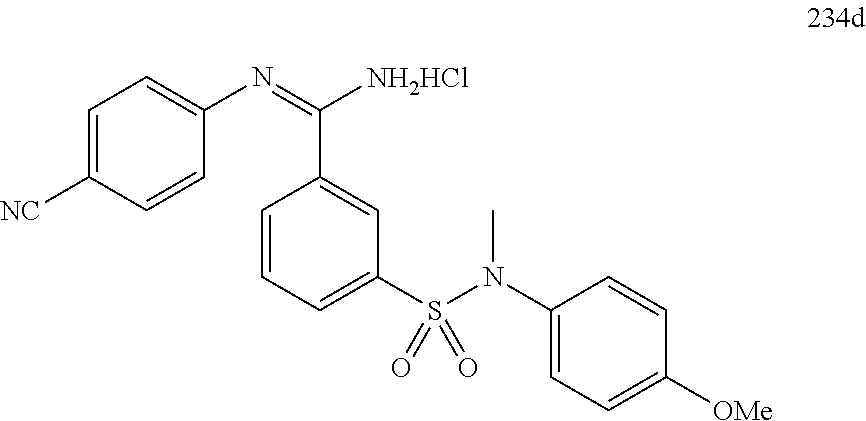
C1=C([NC])C=CC(N=C([NH2HCl])C2=CC(S(N(C)C3=CC=C([OMe])C=C3)(=O)=O)=CC=C2)=C1
